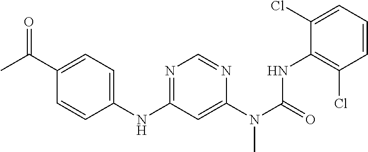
C1(NC2=NC=NC(N(C)C(NC3=C(Cl)C=CC=C3Cl)=O)=C2)=CC=C(C(C)=O)C=C1
